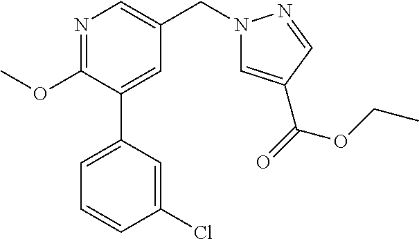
C1(OC)=NC=C(CN2C=C(C(=O)OCC)C=N2)C=C1C1=CC=CC(Cl)=C1
